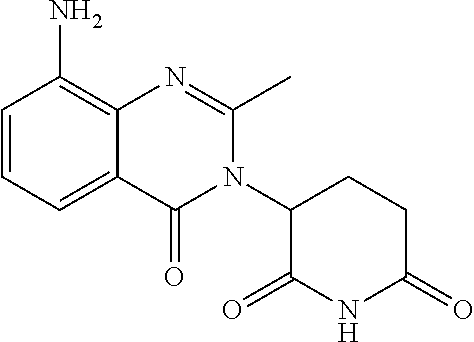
C1(N2C(C)=NC3=C(N)C=CC=C3C2=O)C(=O)NC(=O)CC1
